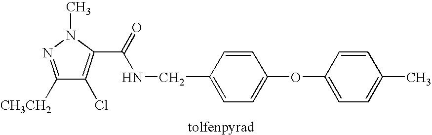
C1=CC(CNC(=O)C2=C(Cl)C([CH3CH2])=NN2C)=CC=C1OC1=CC=C(C)C=C1.[tolfenpyrad]
